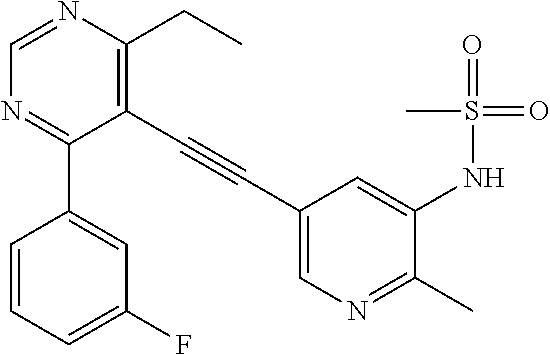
C1(NS(=O)(=O)C)=CC(C#CC2=C(CC)N=CN=C2C2=CC(F)=CC=C2)=CN=C1C
